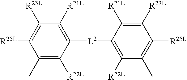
C1([R23L])=C([R25L])C(C)=C([R22L])C([L2]C2=C([R22L])C(C)=C([R25L])C([R23L])=C2[R21L])=C1[R21L]
